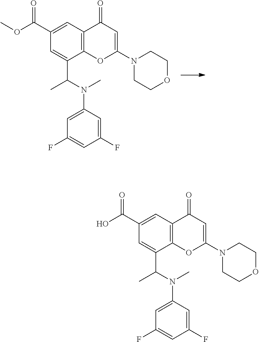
O(C(C1=CC2=C(C(C(N(C3=CC(F)=CC(F)=C3)C)C)=C1)OC(N1CCOCC1)=CC2=O)=O)C.OC(C1=CC2=C(C(C(N(C3=CC(F)=CC(F)=C3)C)C)=C1)OC(N1CCOCC1)=CC2=O)=O
